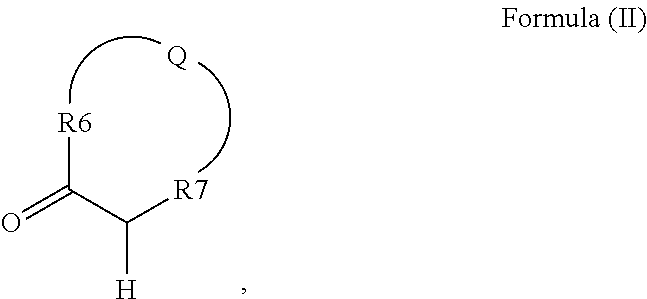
[Q].O=C(C([R7])[H])[R6]
